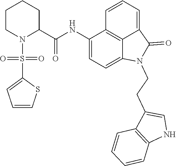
C1(NC(C2CCCCN2S(=O)(C2=CC=CS2)=O)=O)=CC=C2C3=C1C=CC=C3C(=O)N2CCC1=CNC2=C1C=CC=C2
